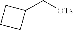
[OTs]CC1CCC1
